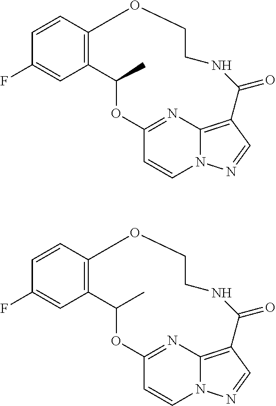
C12=C(C=CC(F)=C1)OCCNC(=O)C1=C3N(C=CC(=N3)OC2C)N=C1.C12=C(C=CC(F)=C1)OCCNC(=O)C1=C3N(C=CC(=N3)OC2C)N=C1
